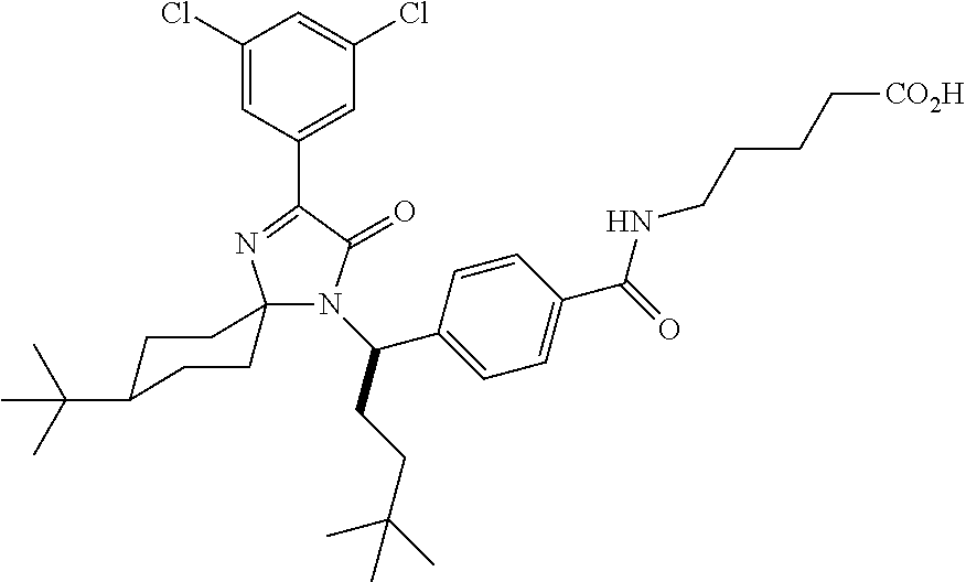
N1(C(C2=CC=C(C(=O)NCCCC[CO2H])C=C2)CCC(C)(C)C)C(=O)C(C2=CC(Cl)=CC(Cl)=C2)=NC12CCC(C(C)(C)C)CC2
